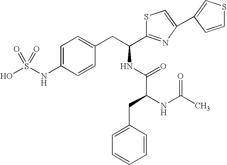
C1=C(NS(O)(=O)=O)C=CC(CC(NC(C(NC(C)=O)CC2=CC=CC=C2)=O)C2=NC(C3=CSC=C3)=CS2)=C1
